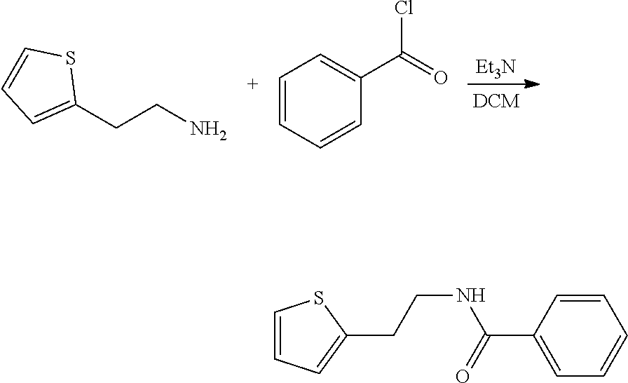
[Et3N].C(N)CC1=CC=CS1.C1=CC(C(=O)Cl)=CC=C1.C1=CC=C(CCNC(C2=CC=CC=C2)=O)S1
